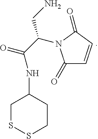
C1SSCCC1NC(=O)C(CN)N1C(=O)C=CC1=O
